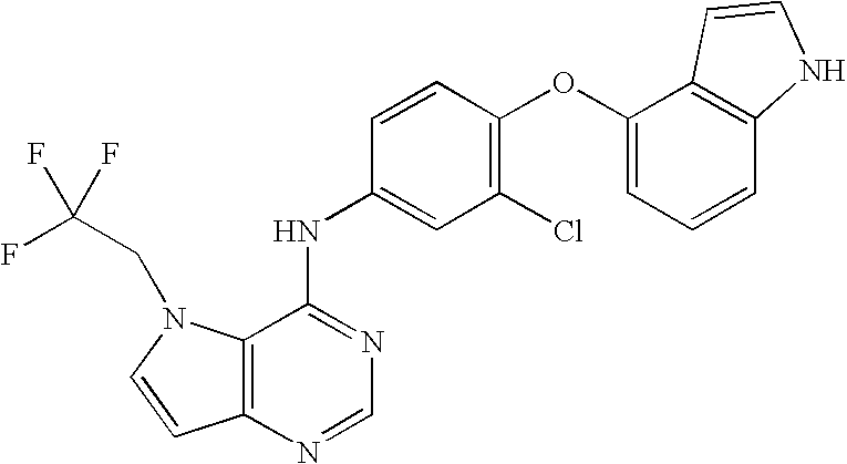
C12=C(N=CN=C1NC1=CC(Cl)=C(OC3=CC=CC4=C3C=CN4)C=C1)C=CN2CC(F)(F)F
